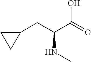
C1(CC(C(=O)O)NC)CC1
